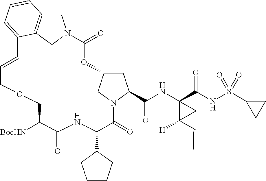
C1C2=C3CN1C(=O)OC1CC(C(NC4(C(NS(C5CC5)(=O)=O)=O)C(C=C)([H])C4)=O)N(C(=O)C(C4CCCC4)NC(=O)C([BocHN])COCC=CC3=CC=C2)C1
